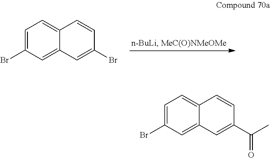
C1=C(Br)C=C2C(=C1)C=CC(Br)=C2.C1=C(Br)C=C2C(=C1)C=CC(C(C)=O)=C2
